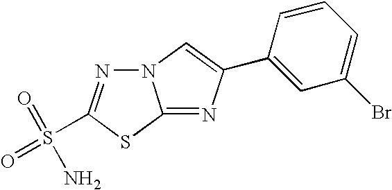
N12N=C(S(=O)(=O)N)SC1=NC(C1=CC(Br)=CC=C1)=C2
